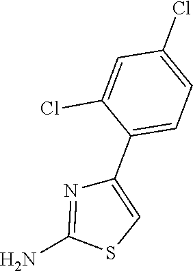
NC1=NC(C2=CC=C(Cl)C=C2Cl)=CS1
